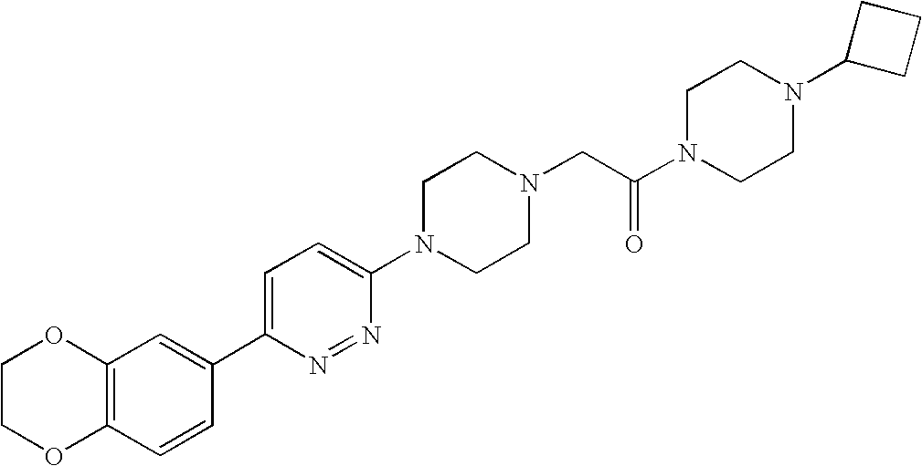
C1COC2=C(O1)C=C(C1=CC=C(N3CCN(CC(N4CCN(C5CCC5)CC4)=O)CC3)N=N1)C=C2
